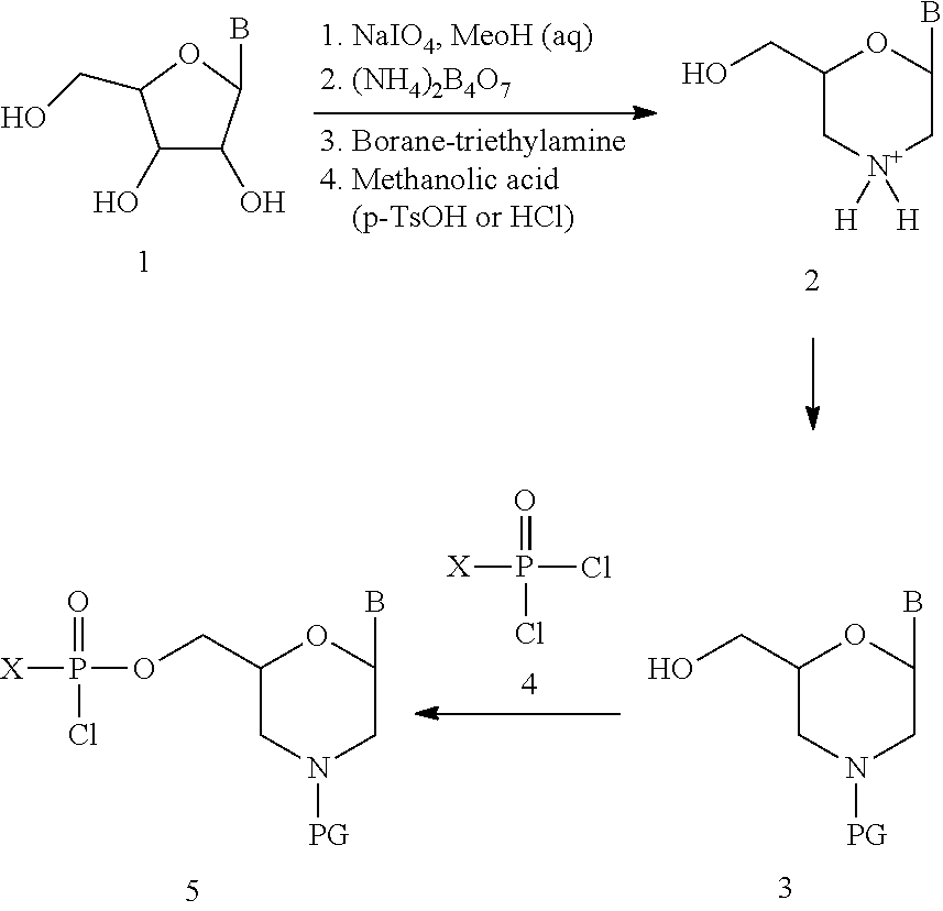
O1C(CO)C(O)C(O)C1B.C1(CO)C[N+]([H])([H])CC(B)O1.C1(COP([X])(=O)Cl)CN([PG])CC(B)O1.C1(CO)CN([PG])CC(B)O1.P(=O)([X])(Cl)Cl
